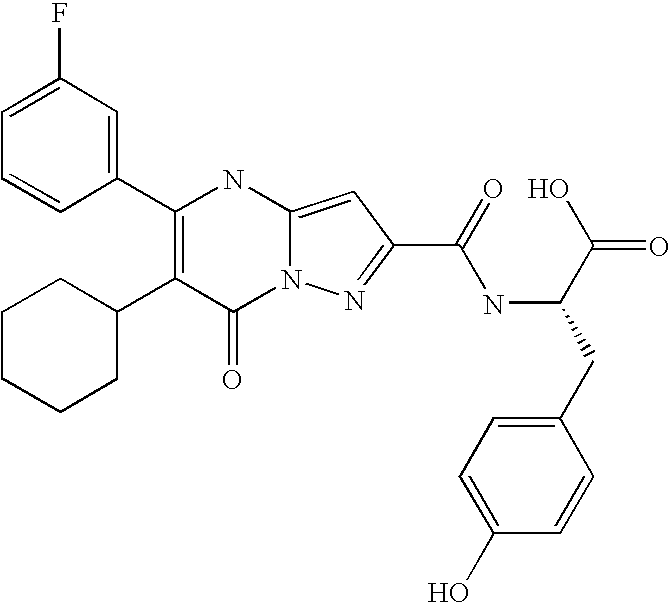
C1(=O)N2C(=CC(C(=O)NC(C(O)=O)CC3=CC=C(O)C=C3)=N2)NC(C2=CC(F)=CC=C2)=C1C1CCCCC1
